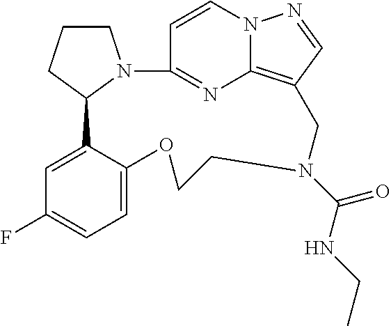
C1=CN2C3=C(C=N2)CN(C(=O)NCC)CCOC2=CC=C(F)C=C2C2CCCN2C1=N3
